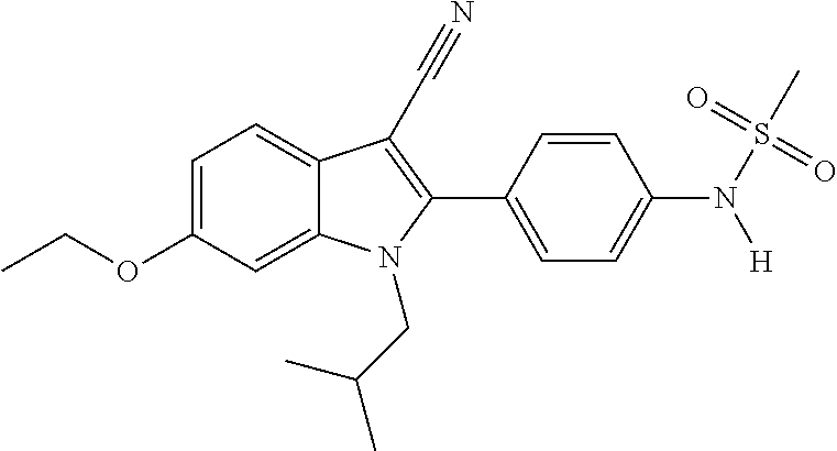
C1=C(OCC)C=C2C(=C1)C(C#N)=C(C1=CC=C(N(S(C)(=O)=O)[H])C=C1)N2CC(C)C
